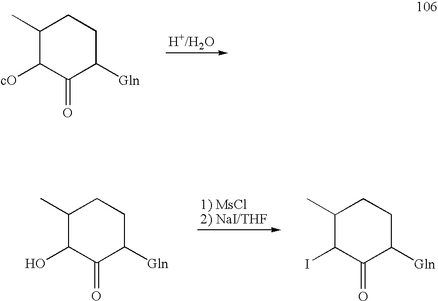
C1(C)C([cO])C(=O)C([Gln])CC1.C1(C)C(O)C(=O)C([Gln])CC1.C1(C)C(I)C(=O)C([Gln])CC1
